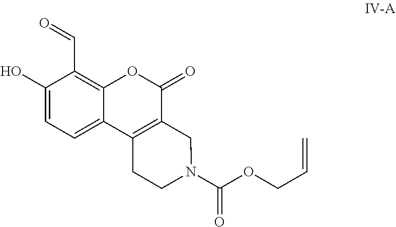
C1(O)=CC=C2C(=C1C=O)OC(=O)C1=C2CCN(C(OCC=C)=O)C1
